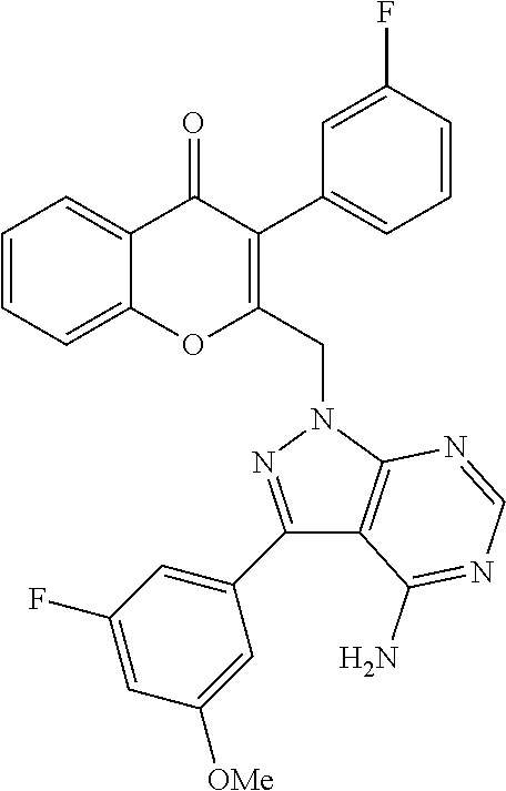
C1=CC=C2C(=C1)OC(CN1C3=C(C(N)=NC=N3)C(C3=CC(F)=CC([OMe])=C3)=N1)=C(C1=CC=CC(F)=C1)C2=O
